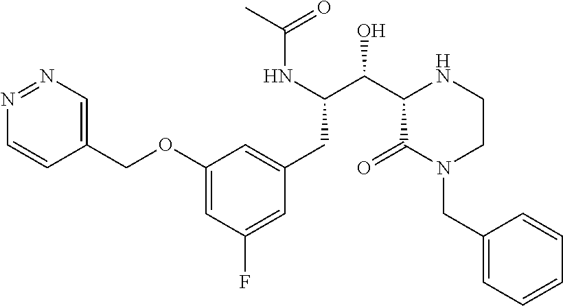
C1(OCC2=CN=NC=C2)=CC(F)=CC(CC(C(C2C(=O)N(CC3=CC=CC=C3)CCN2)O)NC(C)=O)=C1
